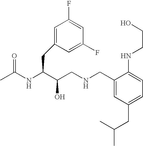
CC(NC(C(CNCC1=CC(CC(C)C)=CC=C1NCCO)O)CC1=CC(F)=CC(F)=C1)=O
